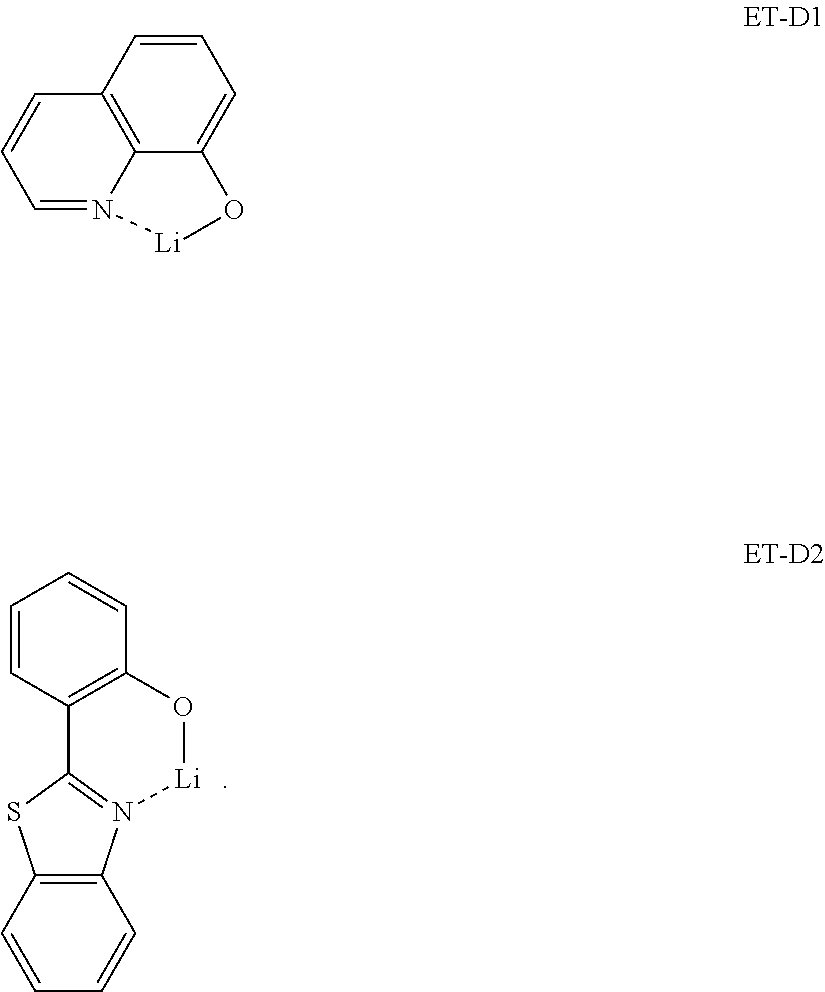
C12=C(C=CC=C1)SC1=N2[Li]OC2=C1C=CC=C2.C1=CC2=C3C(=C1)O[Li]N3=CC=C2
